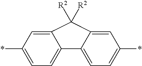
C1(*)=CC=C2C(=C1)C([R2])([R2])C1=CC(*)=CC=C21
